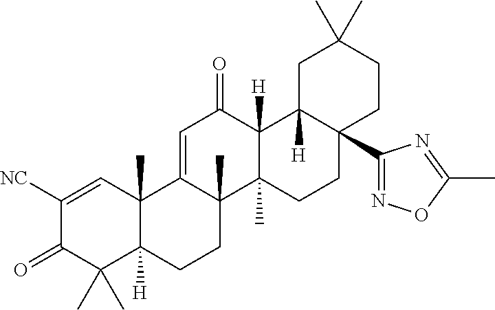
C12(C)C([H])(CCC3(C)C1=CC(=O)C1([H])C3(C)CCC3(C4=NOC(C)=N4)C1([H])CC(C)(C)CC3)C(C)(C)C(=O)C([NC])=C2
